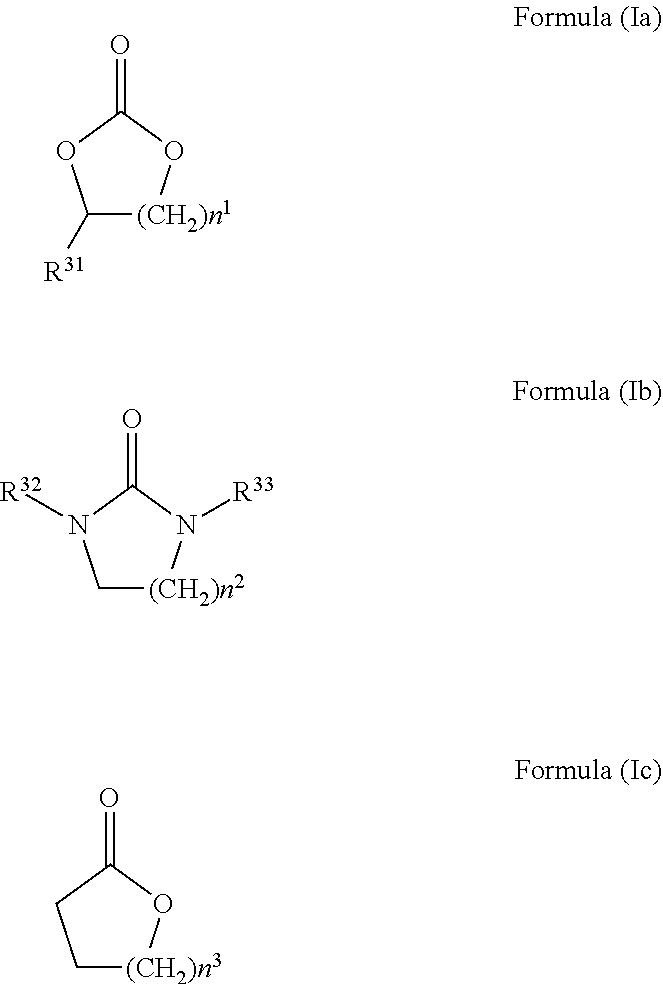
C1([R31])[(CH2)n1]OC(=O)O1.C1[(CH2)n2]N([R33])C(=O)N1[R32].C1[(CH2)n3]OC(=O)C1
